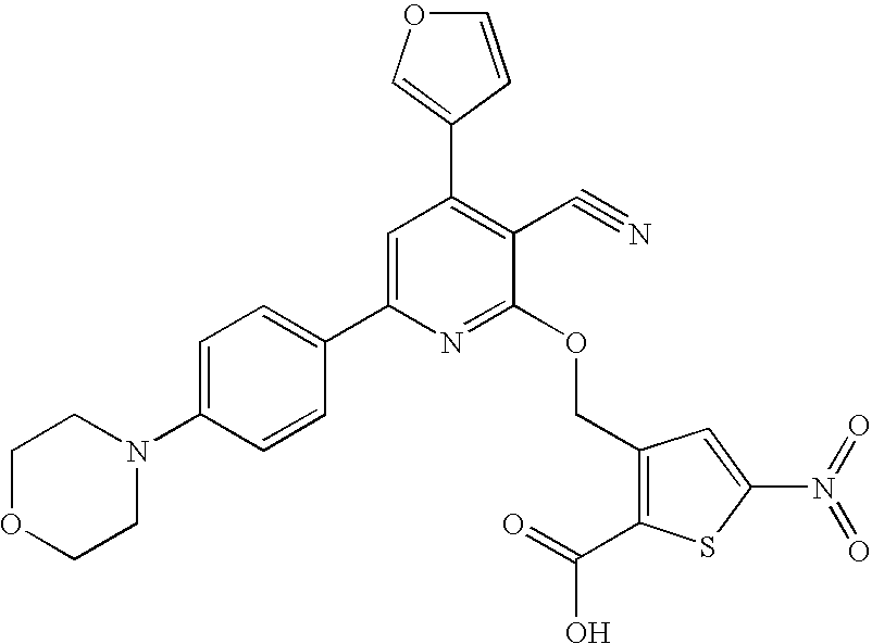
C1OCCN(C2=CC=C(C3=CC(C4=COC=C4)=C(C#N)C(OCC4=C(C(=O)O)SC(N(=O)=O)=C4)=N3)C=C2)C1
